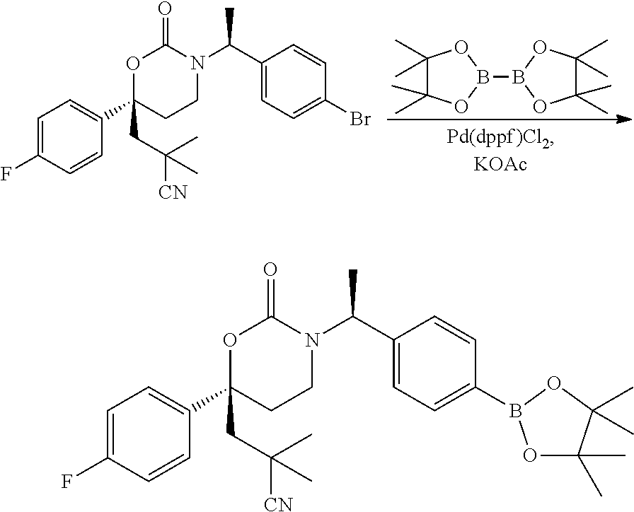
C1(C)(C)C(C)(C)OB(B2OC(C)(C)C(C)(C)O2)O1.C1=C(F)C=CC(C2(CC(C)([CN])C)CCN(C(C3=CC=C(Br)C=C3)C)C(=O)O2)=C1.C1=C(F)C=CC(C2(CC(C)([CN])C)CCN(C(C3=CC=C(B4OC(C)(C)C(C)(C)O4)C=C3)C)C(=O)O2)=C1
